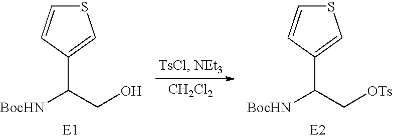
[CH2Cl2].S1C=CC(C([BocHN])CO)=C1.S1C=CC(C([BocHN])C[OTs])=C1
